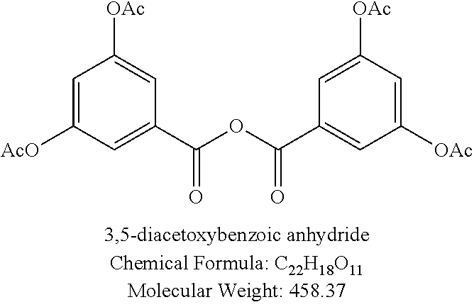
C1=C([AcO])C=C(C(OC(C2=CC([OAc])=CC([OAc])=C2)=O)=O)C=C1[OAc]
